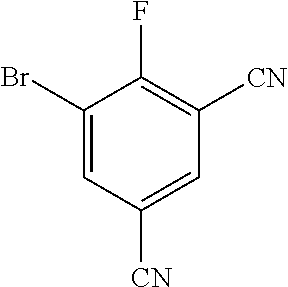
C1(Br)=CC([CN])=CC([CN])=C1F
